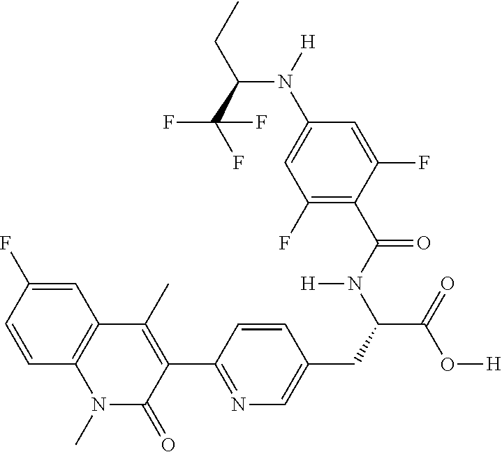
C12=C(C(C)=C(C3=NC=C(CC(C(=O)O[H])N(C(C4=C(F)C=C(N([H])C(C(F)(F)F)CC)C=C4F)=O)[H])C=C3)C(=O)N1C)C=C(F)C=C2
